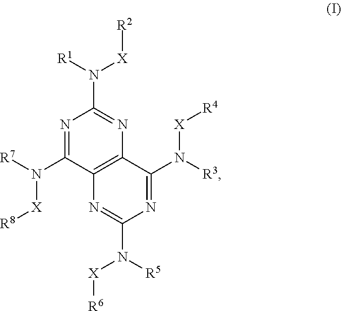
N1=C(N([X][R8])[R7])C2=C(N=C1N([R1])[X][R2])C(N([R3])[X][R4])=NC(N([R5])[X][R6])=N2
